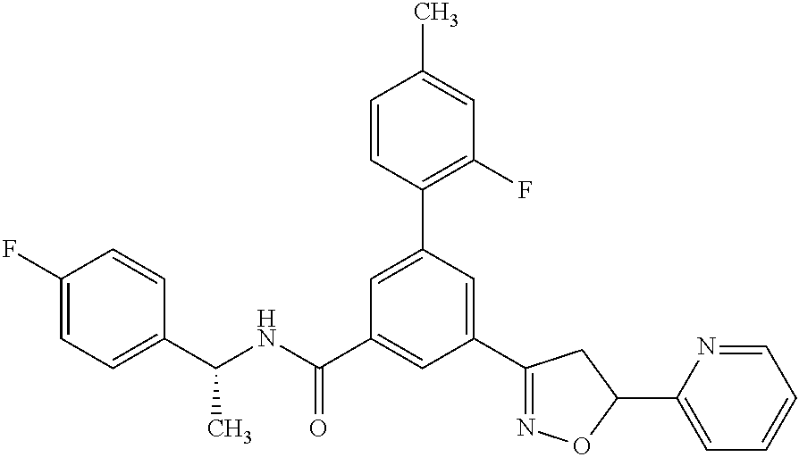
C1(C2=NOC(C3=CC=CC=N3)C2)=CC(C2=C(F)C=C(C)C=C2)=CC(C(NC(C2=CC=C(F)C=C2)C)=O)=C1
